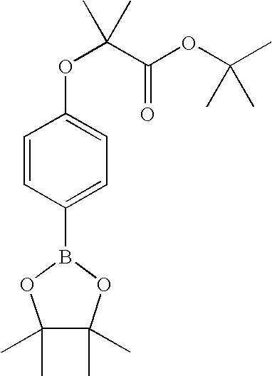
O(C(C(OC(C)(C)C)=O)(C)C)C1=CC=C(B2OC(C)(C)C(C)(C)O2)C=C1
